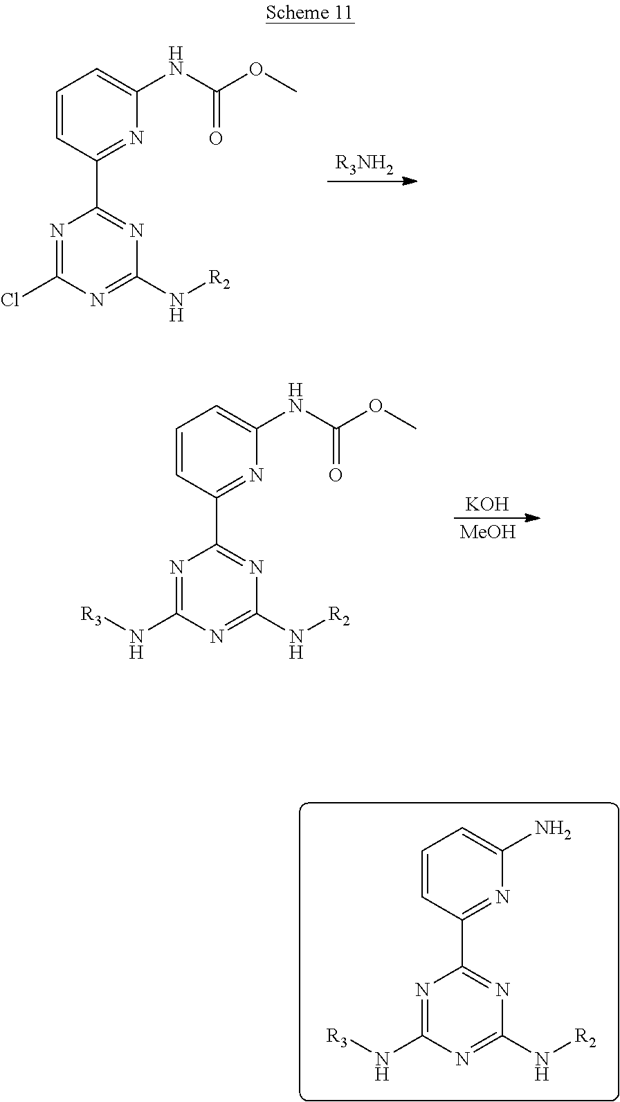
N1=C(Cl)N=C(N[R2])N=C1C1=NC(NC(OC)=O)=CC=C1.[R3NH2].N1=C(N[R3])N=C(N[R2])N=C1C1=NC(NC(OC)=O)=CC=C1.[KOH].[MeOH].N1=C(N[R3])N=C(N[R2])N=C1C1=NC(N)=CC=C1
